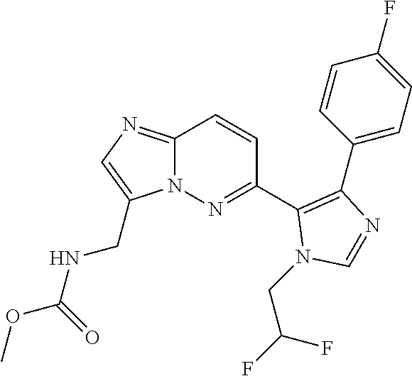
C1(C2=NN3C(=NC=C3CNC(OC)=O)C=C2)=C(C2=CC=C(F)C=C2)N=CN1CC(F)F
